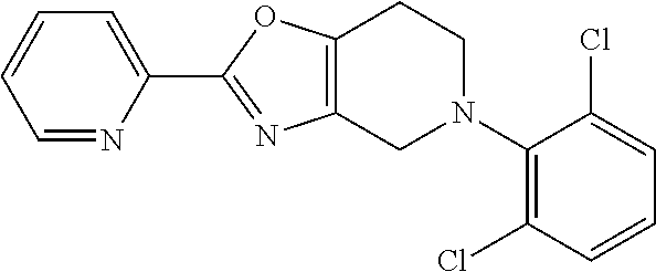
C1(C2=NC3=C(O2)CCN(C2=C(Cl)C=CC=C2Cl)C3)=CC=CC=N1
